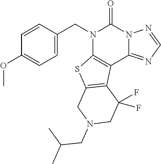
C1=CC(CN2C3=C(C4=NC=NN4C2=O)C2=C(S3)CN(CC(C)C)CC2(F)F)=CC=C1OC
